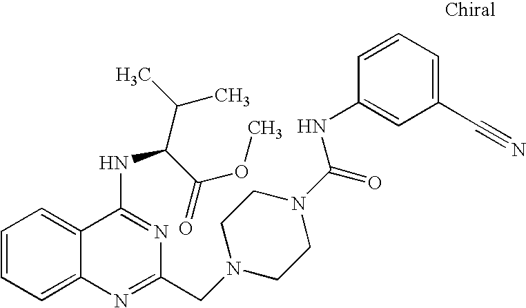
C1=CC=C2C(=C1)C(NC(C(C)C)C(OC)=O)=NC(CN1CCN(C(=O)NC3=CC(C#N)=CC=C3)CC1)=N2
